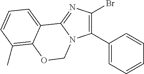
C1(C2=CC=CC=C2)=C(Br)N=C2N1COC1=C(C)C=CC=C21
